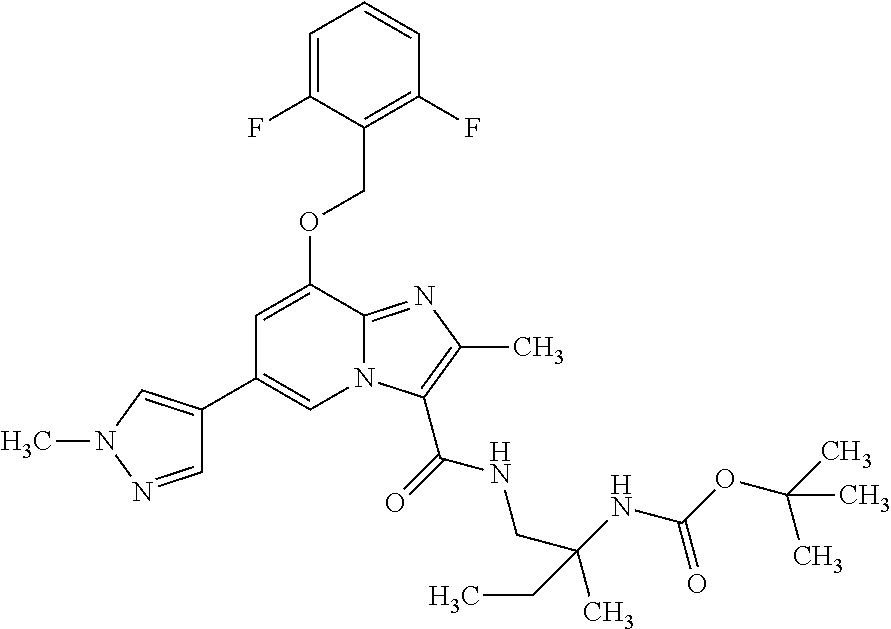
C1=C(F)C(COC2=CC(C3=CN(C)N=C3)=CN3C2=NC(C)=C3C(=O)NCC(C)(NC(OC(C)(C)C)=O)CC)=C(F)C=C1
